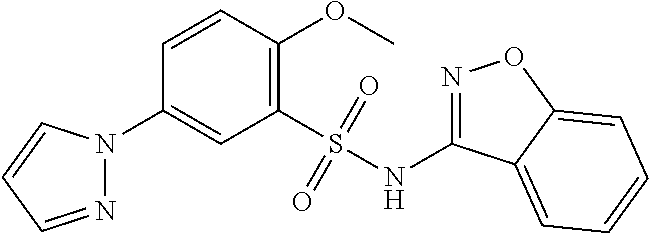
C1=CC(OC)=C(S(NC2=NOC3=CC=CC=C23)(=O)=O)C=C1N1N=CC=C1
